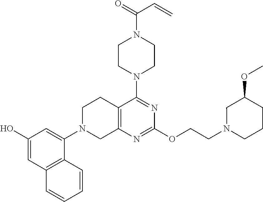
C1(N2CC3=C(CC2)C(N2CCN(C(=O)C=C)CC2)=NC(OCCN2CCCC(OC)C2)=N3)=CC(O)=CC2=C1C=CC=C2
